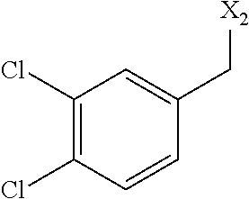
C1(Cl)=C(Cl)C=CC(C[X2])=C1
